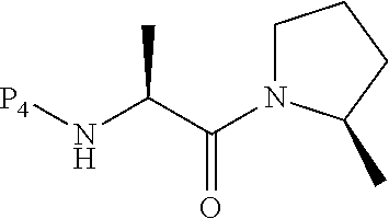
C(=O)(C(C)N[P4])N1CCCC1C
